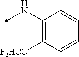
C1(NC)=C([F2HCO])C=CC=C1
